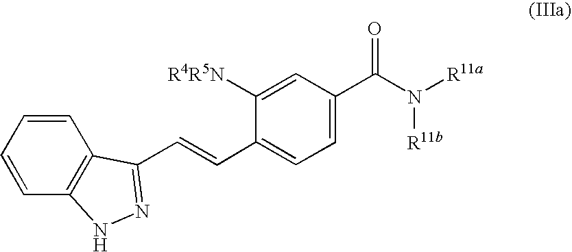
C1=CC=CC2=C1C(C=CC1=CC=C(C(N([R11a])[R11b])=O)C=C1[R4R5N])=NN2
